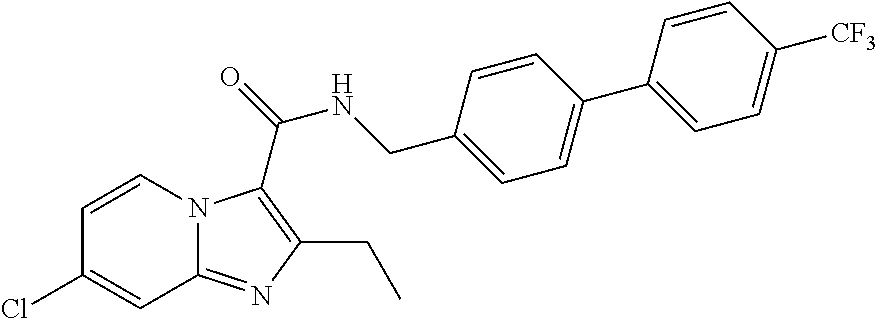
C1=CN2C(=NC(CC)=C2C(=O)NCC2=CC=C(C3=CC=C([CF3])C=C3)C=C2)C=C1Cl
